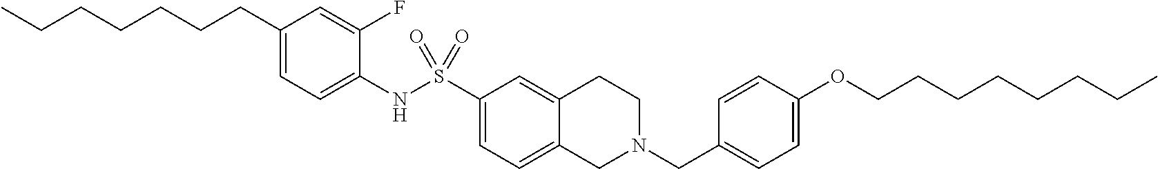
C1(CCCCCCC)=CC=C(NS(C2=CC=C3C(=C2)CCN(CC2=CC=C(OCCCCCCCC)C=C2)C3)(=O)=O)C(F)=C1
